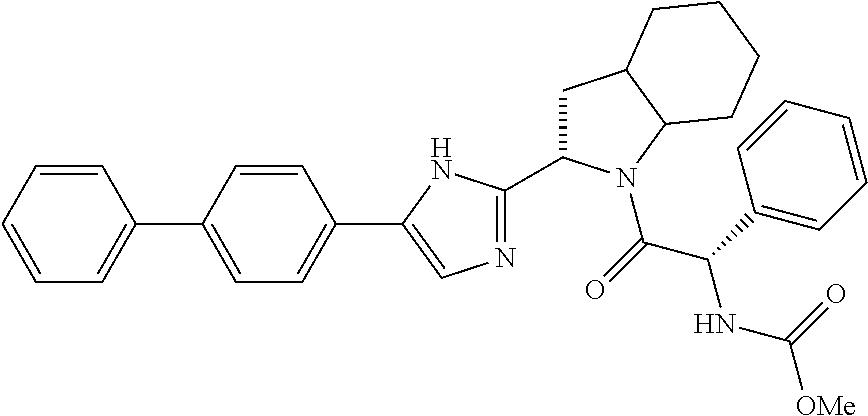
C1=CC=CC(C2=CC=C(C3=CN=C(C4CC5C(N4C(C(C4=CC=CC=C4)NC(=O)[OMe])=O)CCCC5)N3)C=C2)=C1
